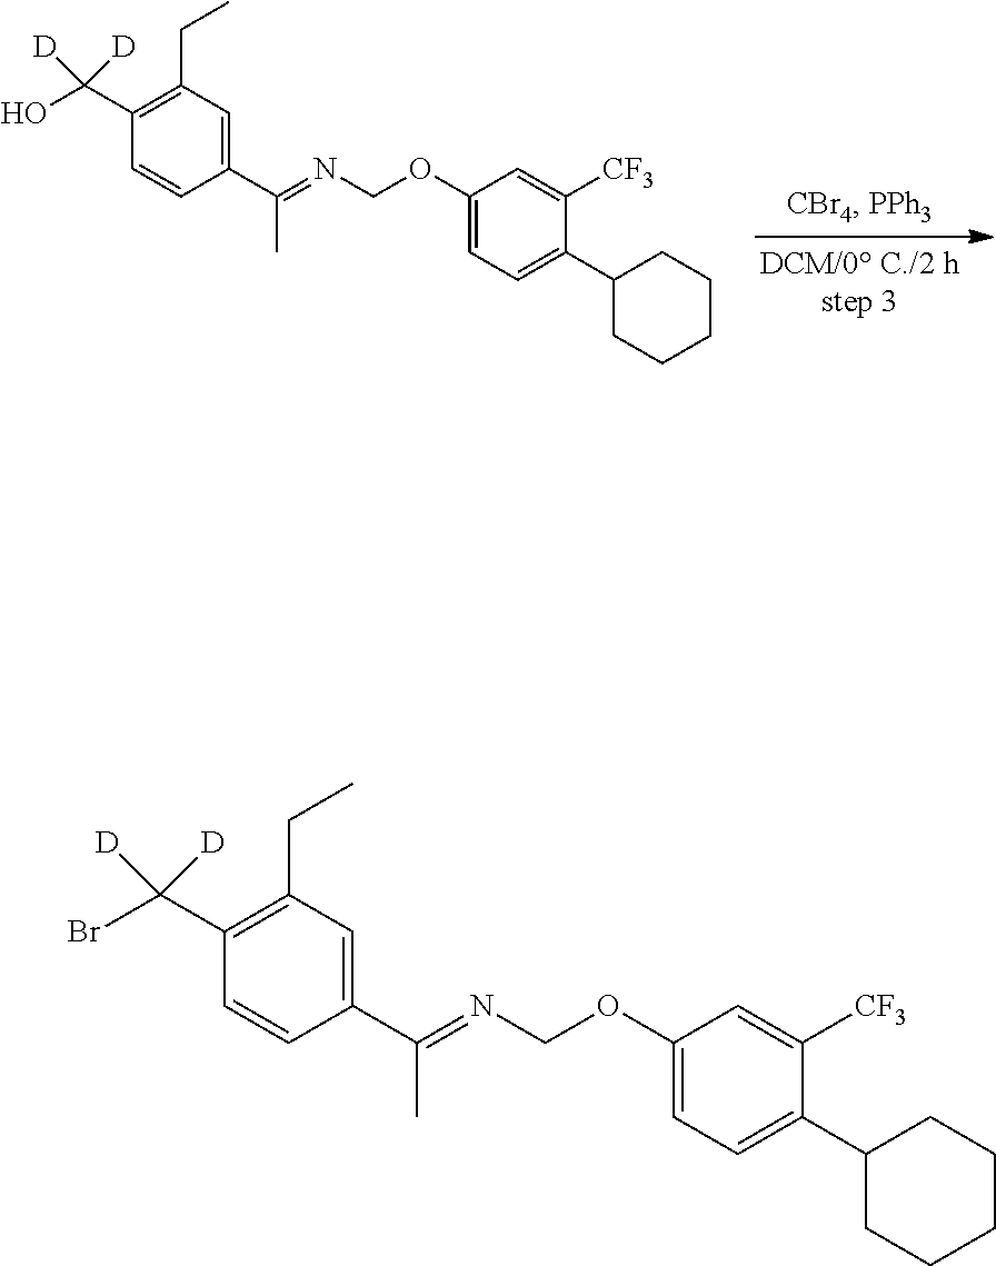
C1=C(OCN=C(C2=CC(CC)=C(C(O)([D])[D])C=C2)C)C=C([CF3])C(C2CCCCC2)=C1.C1=C(OCN=C(C2=CC(CC)=C(C(Br)([D])[D])C=C2)C)C=C([CF3])C(C2CCCCC2)=C1
